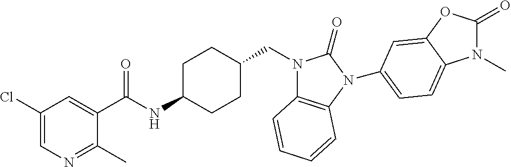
C1(Cl)=CN=C(C)C(C(NC2CCC(CN3C4=C(N(C5=CC=C6N(C)C(=O)OC6=C5)C3=O)C=CC=C4)CC2)=O)=C1
